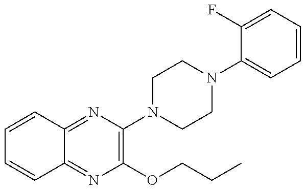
C1=CC2=NC(N3CCN(C4=CC=CC=C4F)CC3)=C(OCCC)N=C2C=C1
